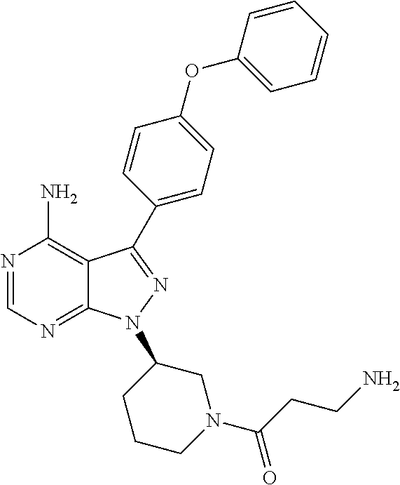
N1=CN=C2C(=C1N)C(C1=CC=C(OC3=CC=CC=C3)C=C1)=NN2C1CCCN(C(CCN)=O)C1
